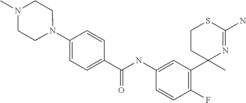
C1(NC(=O)C2=CC=C(N3CCN(C)CC3)C=C2)=CC(C2(C)N=C(N)SCC2)=C(F)C=C1
